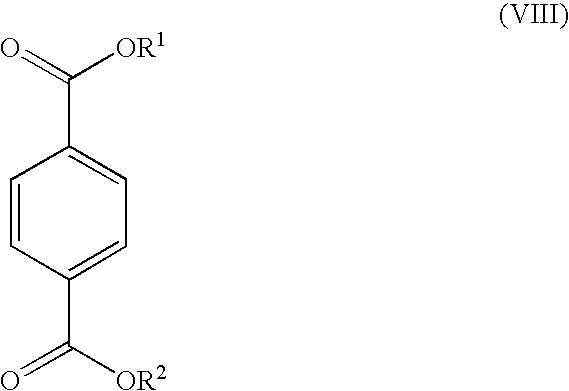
C1=CC(C([OR2])=O)=CC=C1C(=O)[OR1]
